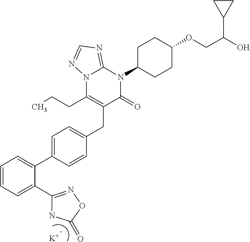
C1=C(C2=CC=CC=C2C2=NOC(=O)N2)C=CC(CC2=C(CCC)N3C(=NC=N3)N(C3CCC(OCC(O)C4CC4)CC3)C2=O)=C1.[K]
